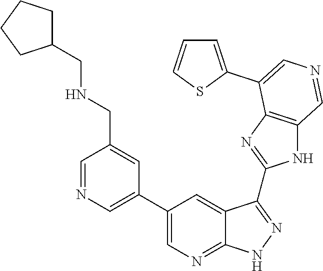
C1=NC=C(C2=CN=C3C(=C2)C(C2=NC4=C(N2)C=NC=C4C2=CC=CS2)=NN3)C=C1CNCC1CCCC1
